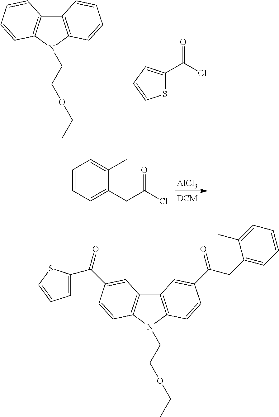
C12=C(N(CCOCC)C3=C1C=CC=C3)C=CC=C2.S1C(C(Cl)=O)=CC=C1.C1=CC=C(CC(Cl)=O)C(C)=C1.[AlCl3].C12=C(N(CCOCC)C3=C1C=C(C(=O)C1=CC=CS1)C=C3)C=CC(C(=O)CC1=CC=CC=C1C)=C2
